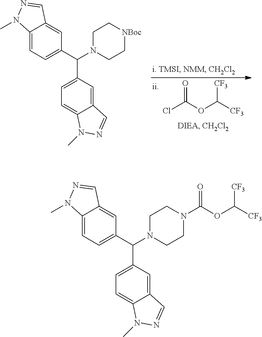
O=C(OC([CF3])[CF3])Cl.C12=CC(C(N3CC[NBoc]CC3)C3=CC=C4C(=C3)C=NN4C)=CC=C1N(C)N=C2.C12=CC(C(N3CCN(C(OC([CF3])[CF3])=O)CC3)C3=CC=C4C(=C3)C=NN4C)=CC=C1N(C)N=C2
